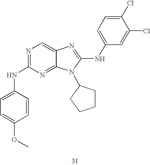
N1=C(NC2=CC=C(OC)C=C2)N=C2C(=C1)N=C(NC1=CC=C(Cl)C(Cl)=C1)N2C1CCCC1
